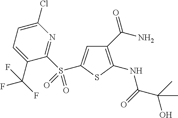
C1(C(N)=O)=C(NC(C(C)(O)C)=O)SC(S(C2=NC(Cl)=CC=C2C(F)(F)F)(=O)=O)=C1
